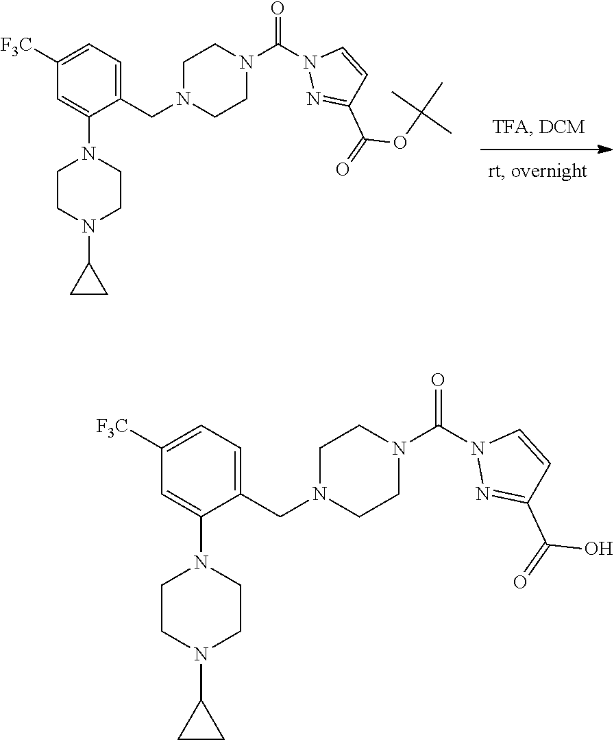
N1(C(N2N=C(C(=O)OC(C)(C)C)C=C2)=O)CCN(CC2=CC=C([F3C])C=C2N2CCN(C3CC3)CC2)CC1.N1(C(N2N=C(C(=O)O)C=C2)=O)CCN(CC2=CC=C([F3C])C=C2N2CCN(C3CC3)CC2)CC1
